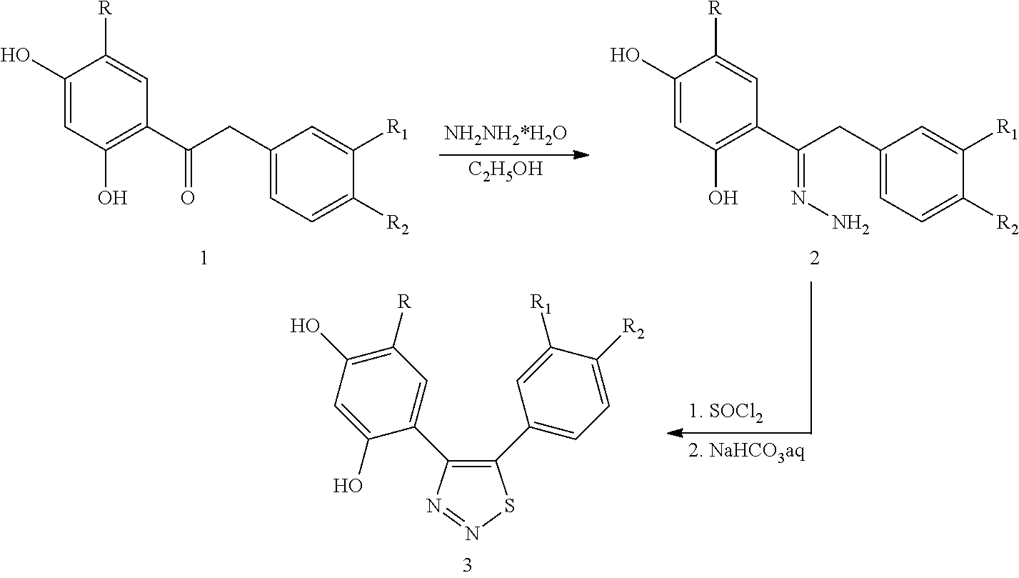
C1(O)=CC(O)=C(C(=O)CC2=CC=C([R2])C([R1])=C2)C=C1[R].[C2H5OH].C1(O)=CC(O)=C(C(=NN)CC2=CC=C([R2])C([R1])=C2)C=C1[R].C1(C2=CC=C([R2])C([R1])=C2)=C(C2=CC([R])=C(O)C=C2O)N=NS1
